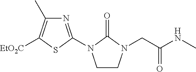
N1=C(N2CCN(CC(=O)NC)C2=O)SC([EtO2C])=C1C
